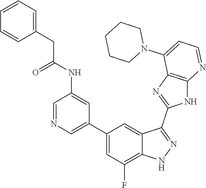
C1=NC=C(C2=CC(F)=C3C(=C2)C(C2=NC4=C(N2)N=CC=C4N2CCCCC2)=NN3)C=C1NC(CC1=CC=CC=C1)=O
